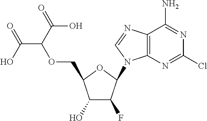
C1(O)C(F)C(N2C3=C(N=C2)C(N)=NC(Cl)=N3)OC1COC(C(O)=O)C(=O)O
